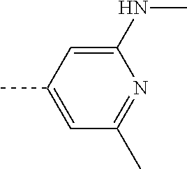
C1(NC)=CC(C)=CC(C)=N1
